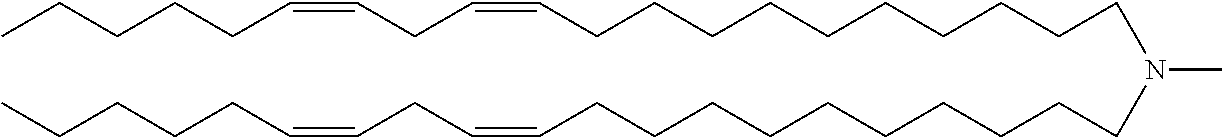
C(CC=CCCCCC)=CCCCCCCCCCCN(CCCCCCCCCCC=CCC=CCCCCC)C
